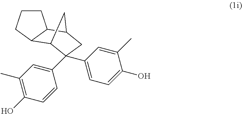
C1CCC2C3C(C4=CC=C(O)C(C)=C4)(C4=CC(C)=C(O)C=C4)CC(C12)C3
